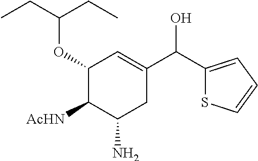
C1(OC(CC)CC)C([AcHN])C(N)CC(C(O)C2=CC=CS2)=C1
